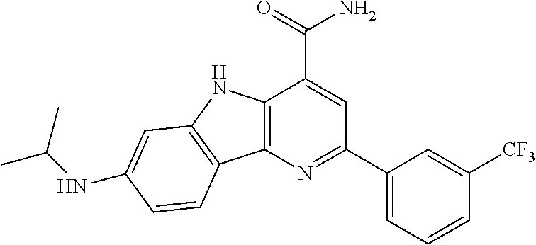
C12=C(N=C(C3=CC=CC([CF3])=C3)C=C1C(N)=O)C1=C(N2)C=C(NC(C)C)C=C1
